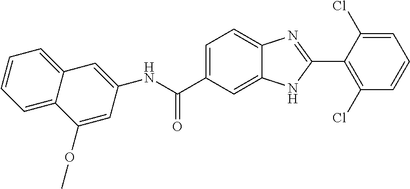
N(C(C1=CC=C2C(=C1)NC(C1=C(Cl)C=CC=C1Cl)=N2)=O)C1=CC2=CC=CC=C2C(OC)=C1
